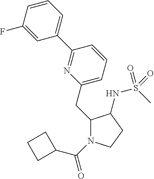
C1(CC2=CC=CC(C3=CC=CC(F)=C3)=N2)N(C(=O)C2CCC2)CCC1NS(C)(=O)=O
